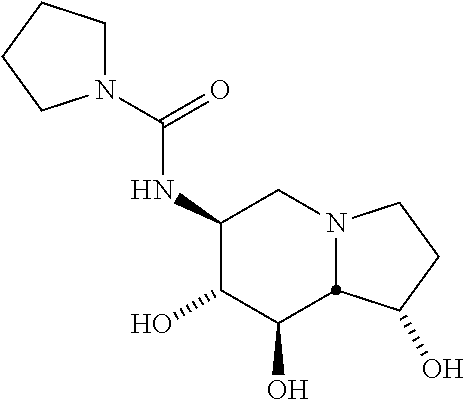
C1(NC(N2CCCC2)=O)C(O)C(O)C2N(C1)CCC2O
